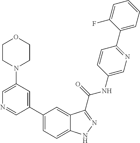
C1(N2CCOCC2)=CN=CC(C2=CC=C3C(=C2)C(C(NC2=CN=C(C4=CC=CC=C4F)C=C2)=O)=NN3)=C1
